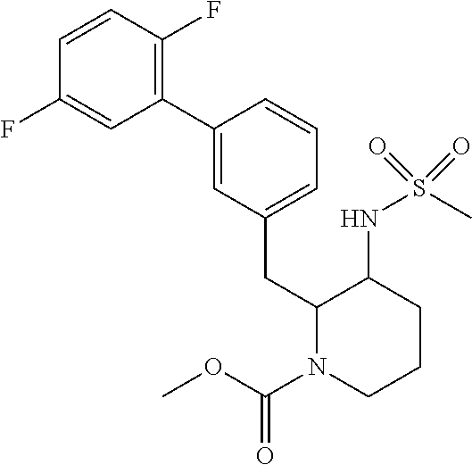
C1=CC(F)=C(C2=CC(CC3N(C(OC)=O)CCCC3NS(C)(=O)=O)=CC=C2)C=C1F
